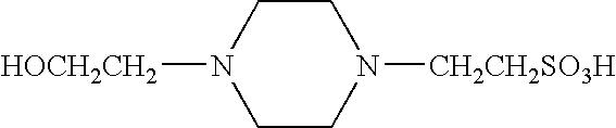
N1([HOCH2CH2])CCN([CH2CH2SO3H])CC1
